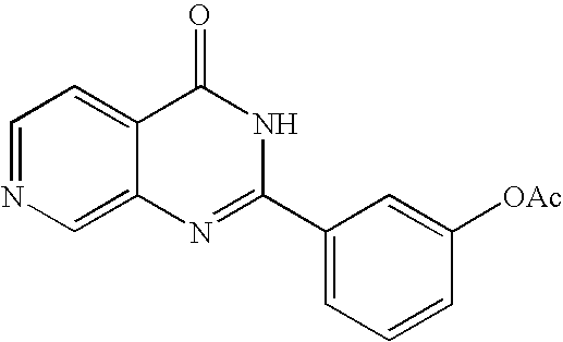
C1=NC=C2C(=C1)C(=O)NC(C1=CC=CC([OAc])=C1)=N2
